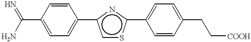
NC(C1=CC=C(c2csc(C3=CC=C(CC[COOH])C=C3)n2)C=C1)=N
